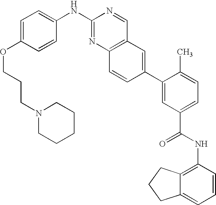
N(C1=NC2=C(C=N1)C=C(C1=CC(C(NC3=C4C(=CC=C3)CCC4)=O)=CC=C1C)C=C2)C1=CC=C(OCCCN2CCCCC2)C=C1
